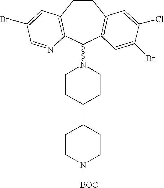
C1CC2=C(C(N3CCC(C4CCN([BOC])CC4)CC3)C3=C1C=C(Cl)C(Br)=C3)N=CC(Br)=C2
